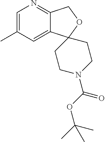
C1=C(C)C=C2C(=N1)COC21CCN(C(OC(C)(C)C)=O)CC1
